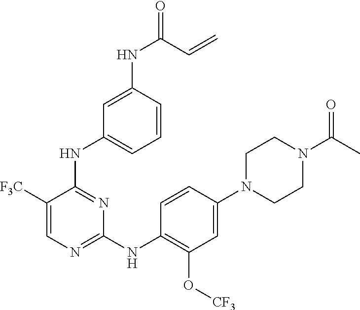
C1([F3C])=CN=C(NC2=C(O[CF3])C=C(N3CCN(C(C)=O)CC3)C=C2)N=C1NC1=CC=CC(NC(=O)C=C)=C1
